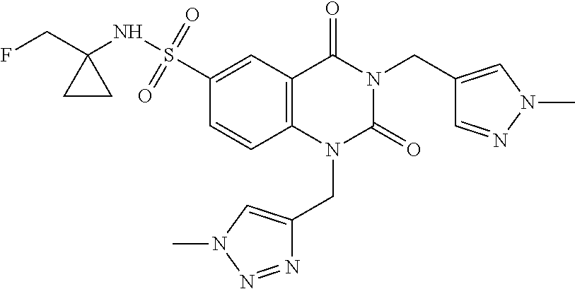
C12=C(C=C(S(NC3(CF)CC3)(=O)=O)C=C1)C(=O)N(CC1=CN(C)N=C1)C(=O)N2CC1=CN(C)N=N1
